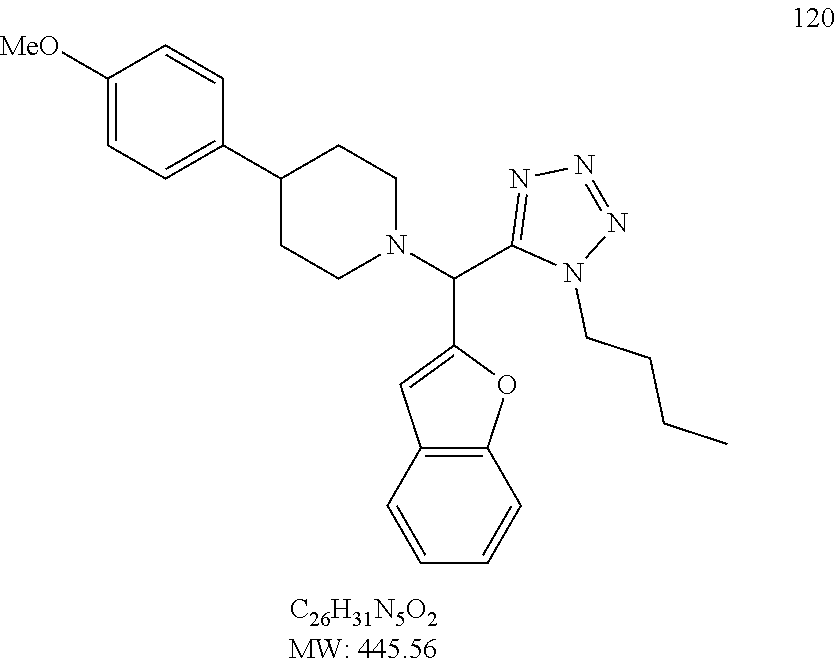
C1([MeO])=CC=C(C2CCN(C(C3=NN=NN3CCCC)C3=CC4=C(O3)C=CC=C4)CC2)C=C1
